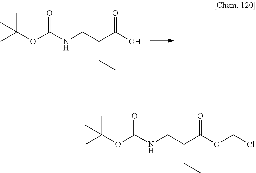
CC(C)(C)OC(NCC(C(=O)O)CC)=O.CC(C)(C)OC(NCC(C(=O)OCCl)CC)=O
